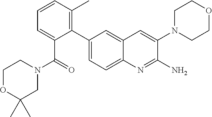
C1(C2=CC=C3C(=C2)C=C(N2CCOCC2)C(N)=N3)=C(C)C=CC=C1C(N1CCOC(C)(C)C1)=O
